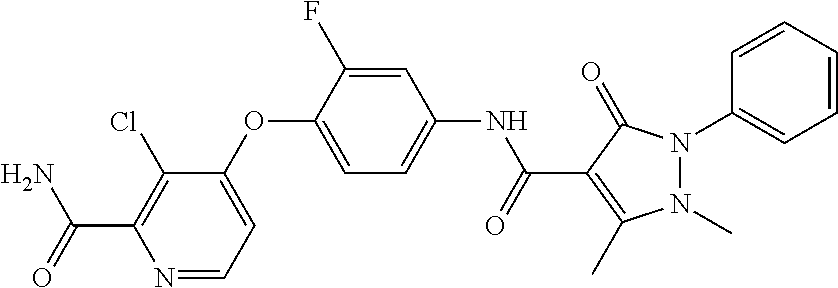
C1(OC2=CC=C(NC(C3=C(C)N(C)N(C4=CC=CC=C4)C3=O)=O)C=C2F)=CC=NC(C(N)=O)=C1Cl
